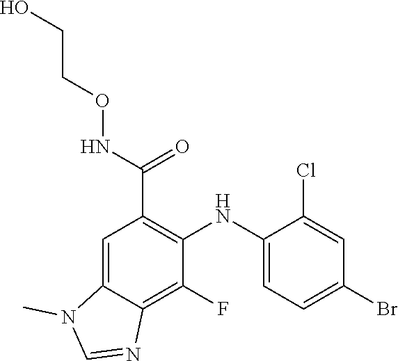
C1(NC2=CC=C(Br)C=C2Cl)=C(C(NOCCO)=O)C=C2C(=C1F)N=CN2C
